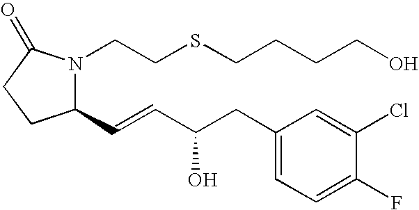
N1(CCSCCCCO)C(C=CC(CC2=CC=C(F)C(Cl)=C2)O)CCC1=O
